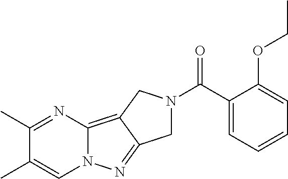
C1N(C(=O)C2=CC=CC=C2OCC)CC2=C3N(N=C12)C=C(C)C(C)=N3
